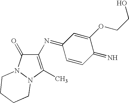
C1(N=C2C=CC(=N)C(OCCO)=C2)=C(C)N2N(C1=O)CCCC2
